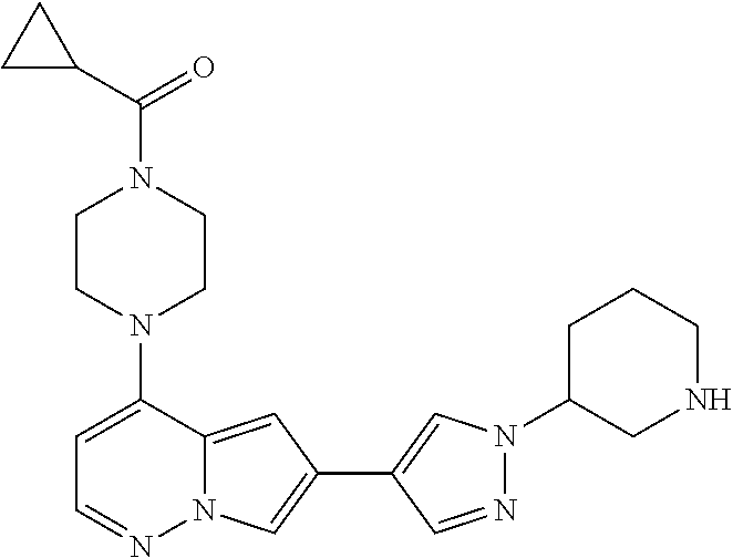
C1CN(C2=CC=NN3C2=CC(C2=CN(C4CNCCC4)N=C2)=C3)CCN1C(C1CC1)=O
